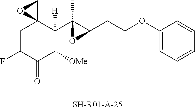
C1C(F)C(=O)C([OMe])C(C2(C)C(CCOC3=CC=CC=C3)O2)([H])C12CO2
